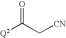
[Q2]C(C[CN])=O
